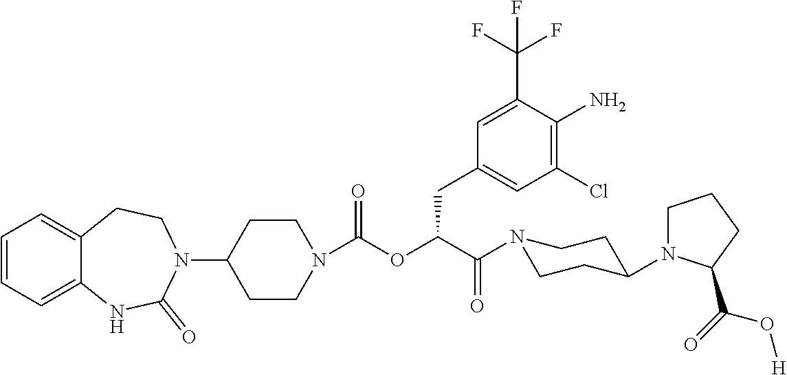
C1=CC=C2C(=C1)CCN(C1CCN(C(OC(CC3=CC(Cl)=C(N)C(C(F)(F)F)=C3)C(=O)N3CCC(N4CCCC4C(O[H])=O)CC3)=O)CC1)C(=O)N2
